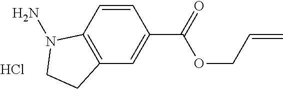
C12=C(C=C(C(=O)OCC=C)C=C1)CCN2N.Cl
